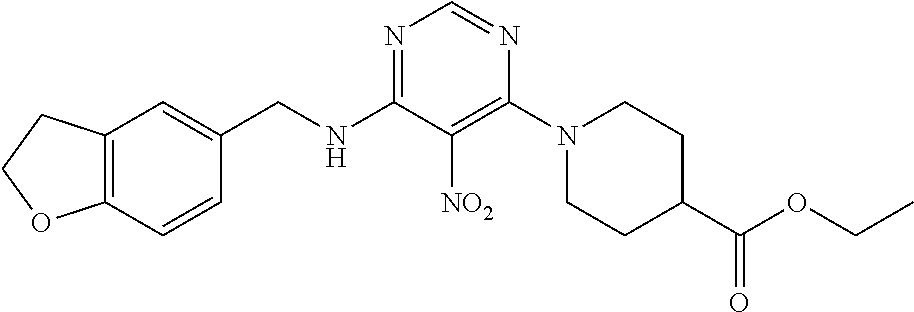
N1=C(NCC2=CC3=C(C=C2)OCC3)C([NO2])=C(N2CCC(C(OCC)=O)CC2)N=C1
